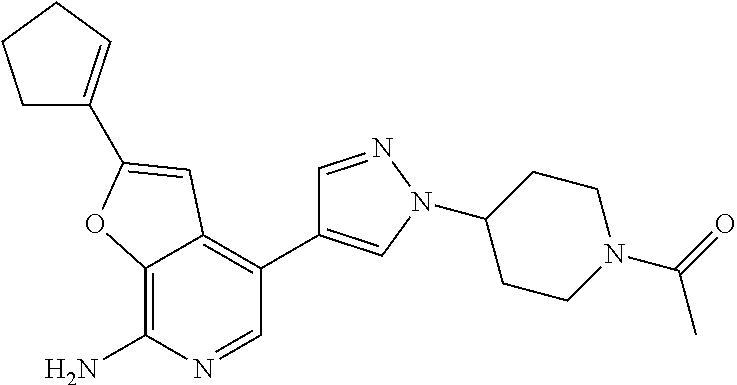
C12=C(N)N=CC(C3=CN(C4CCN(C(C)=O)CC4)N=C3)=C1C=C(C1=CCCC1)O2
